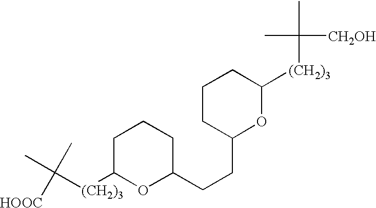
CC([(CH2)3]C1OC(CCC2OC([(CH2)3]C(C)([CH2OH])C)CCC2)CCC1)(C)[HOOC]
